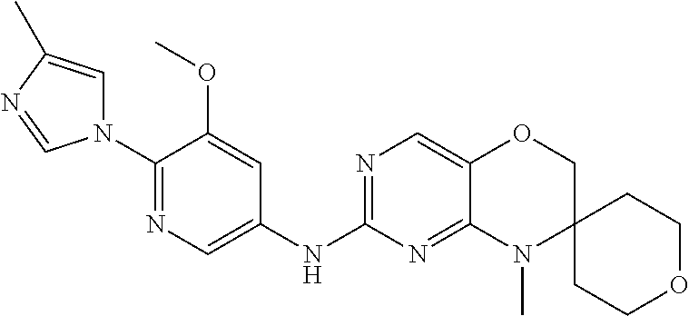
C1(N2C=C(C)N=C2)=NC=C(NC2=NC=C3C(=N2)N(C)C2(CO3)CCOCC2)C=C1OC
